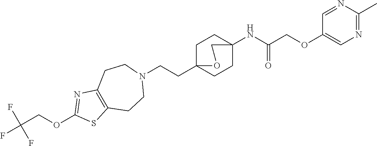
C1C2(CCN3CCC4=C(CC3)SC(OCC(F)(F)F)=N4)CCC(NC(COC3=CN=C(C)N=C3)=O)(C1)CO2
